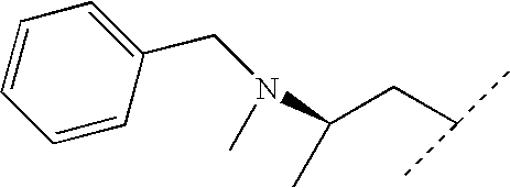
N(C(CC(C)C)C)(CC1=CC=CC=C1)C
